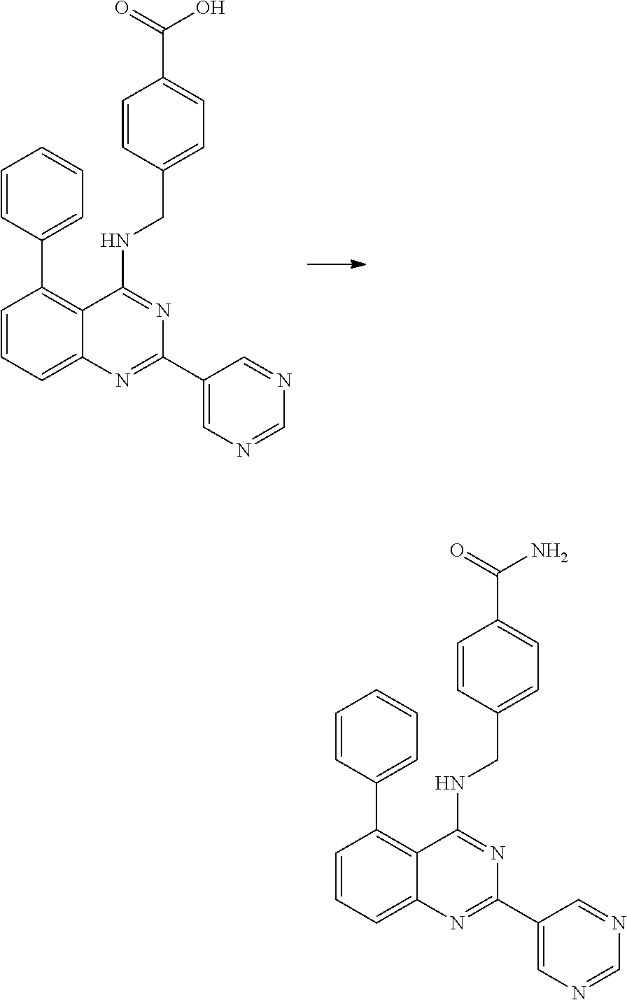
C1=CC=C2C(=C1C1=CC=CC=C1)C(NCC1=CC=C(C(=O)O)C=C1)=NC(C1=CN=CN=C1)=N2.C1=CC=C2C(=C1C1=CC=CC=C1)C(NCC1=CC=C(C(=O)N)C=C1)=NC(C1=CN=CN=C1)=N2
